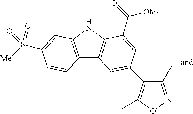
C12=C(NC3=C1C=C(C1=C(C)ON=C1C)C=C3C(=O)[OMe])C=C(S([Me])(=O)=O)C=C2
